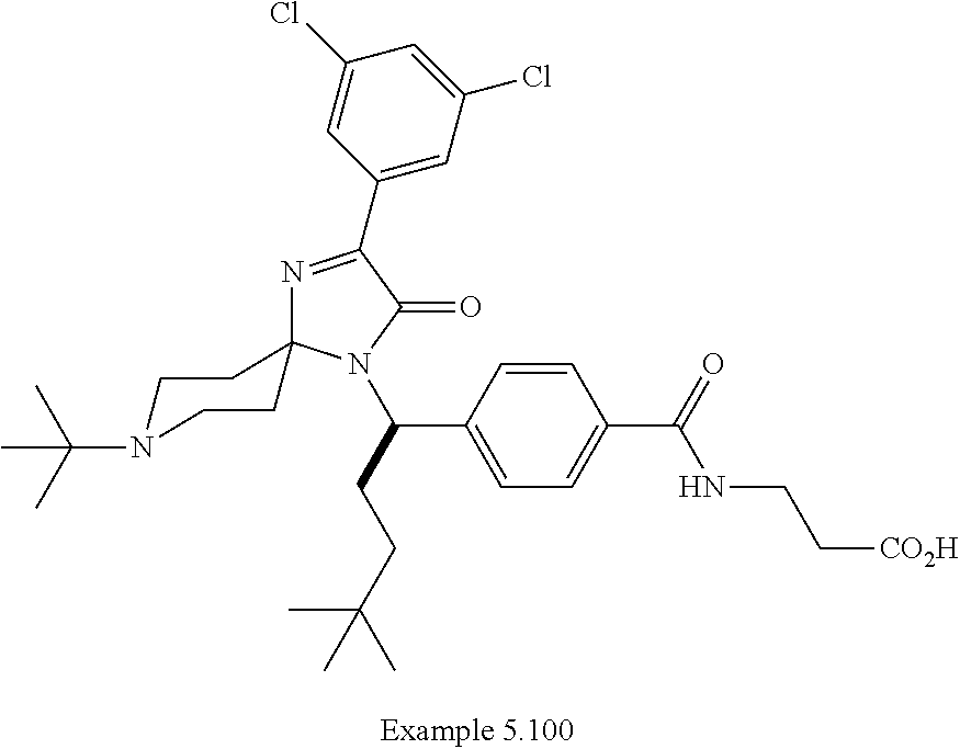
C1(C2=NC3(N(C(CCC(C)(C)C)C4=CC=C(C(=O)NCC[CO2H])C=C4)C2=O)CCN(C(C)(C)C)CC3)=CC(Cl)=CC(Cl)=C1
